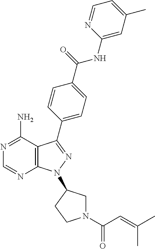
C12=C(C(N)=NC=N1)C(C1=CC=C(C(=O)NC3=CC(C)=CC=N3)C=C1)=NN2C1CN(C(=O)C=C(C)C)CC1
